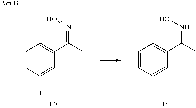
C1=CC(I)=CC(C(C)=NO)=C1.C1=CC(I)=CC(C(C)NO)=C1
